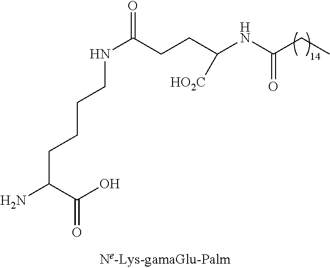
N(C(CCC(NC(CC)=O)[HO2C])=O)CCCCC(N)C(O)=O
